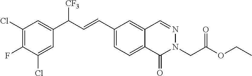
C1(C=CC(C2=CC(Cl)=C(F)C(Cl)=C2)[CF3])=CC=C2C(=C1)C=NN(CC(OCC)=O)C2=O
